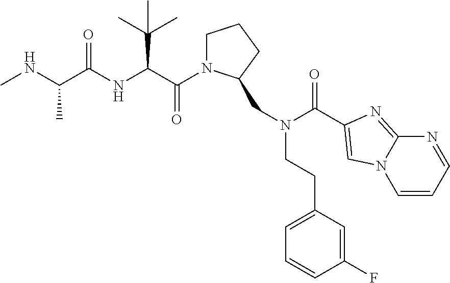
C(=O)(C(C(C)(C)C)NC(=O)C(C)NC)N1CCCC1CN(C(=O)C1=CN2C(=N1)N=CC=C2)CCC1=CC=CC(F)=C1
